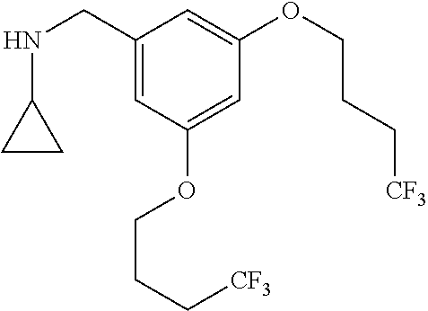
C1(CNC2CC2)=CC(OCCC[CF3])=CC(OCCC[CF3])=C1
